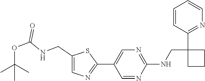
C1=CC(C2(CNC3=NC=C(C4=NC=C(CNC(OC(C)(C)C)=O)S4)C=N3)CCC2)=NC=C1
